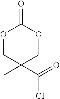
O1CC(C)(C(Cl)=O)COC1=O
